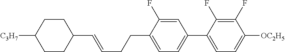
C1CC([C3H7])CCC1C=CCCC1=CC=C(C2=CC=C([OC2H5])C(F)=C2F)C=C1F
